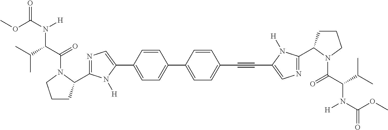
N1=C(C2CCCN2C(C(C(C)C)N(C(OC)=O)[H])=O)N([H])C(C2=CC=C(C3=CC=C(C#CC4=CN=C(C5CCCN5C(C(C(C)C)N(C(=O)OC)[H])=O)N4[H])C=C3)C=C2)=C1
